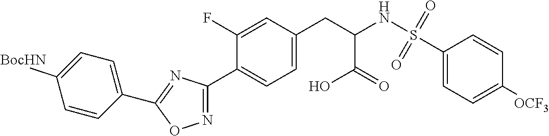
C1=C(F)C(C2=NOC(C3=CC=C([BocHN])C=C3)=N2)=CC=C1CC(NS(C1=CC=C([OCF3])C=C1)(=O)=O)C(=O)O
